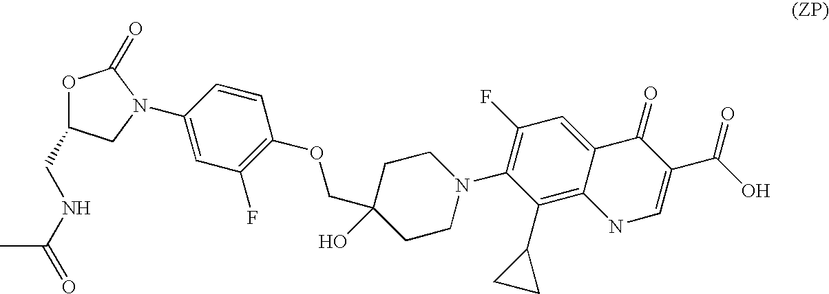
C(C1OC(=O)N(C2=CC(F)=C(OCC3(O)CCN(C4=C(F)C=C5C(=C4C4CC4)NC=C(C(O)=O)C5=O)CC3)C=C2)C1)NC(=O)C
